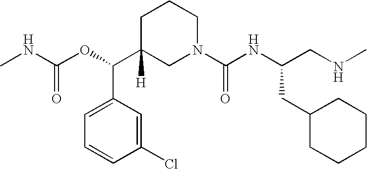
N(C(OC(C1([H])CN(C(NC(CNC)CC2CCCCC2)=O)CCC1)C1=CC=CC(Cl)=C1)=O)C
